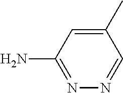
C1(C)=CC(N)=NN=C1
